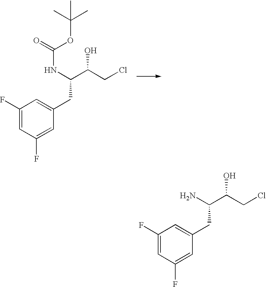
C1(F)=CC(F)=CC(CC(C(CCl)O)N)=C1.C1(F)=CC(F)=CC(CC(C(CCl)O)NC(=O)OC(C)(C)C)=C1
